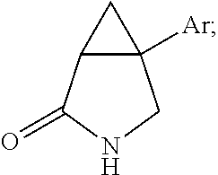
C12([Ar])CC1C(=O)NC2
